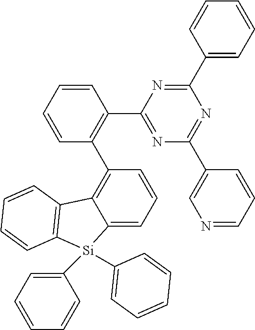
N1=C(C2=C(C3=C4C(=CC=C3)[Si](C3=CC=CC=C3)(C3=CC=CC=C3)C3=C4C=CC=C3)C=CC=C2)N=C(C2=CC=CC=C2)N=C1C1=CN=CC=C1
